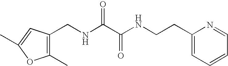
C1(C)=C(CNC(C(NCCC2=CC=CC=N2)=O)=O)C=C(C)O1
